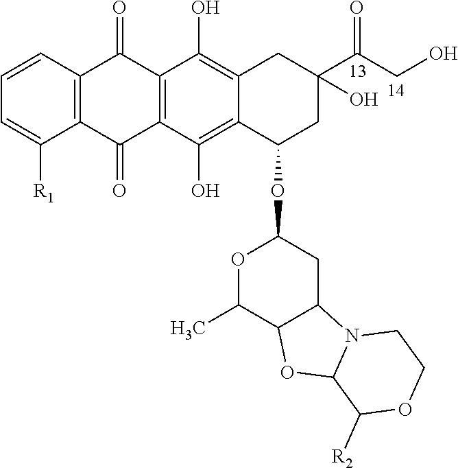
C12=C(C=CC=C1[R1])C(=O)C1=C(C2=O)C(O)=C2C(=C1O)CC(C(CO)=O)(O)CC2OC1OC(C)C2C(C1)N1C(O2)C([R2])OCC1
